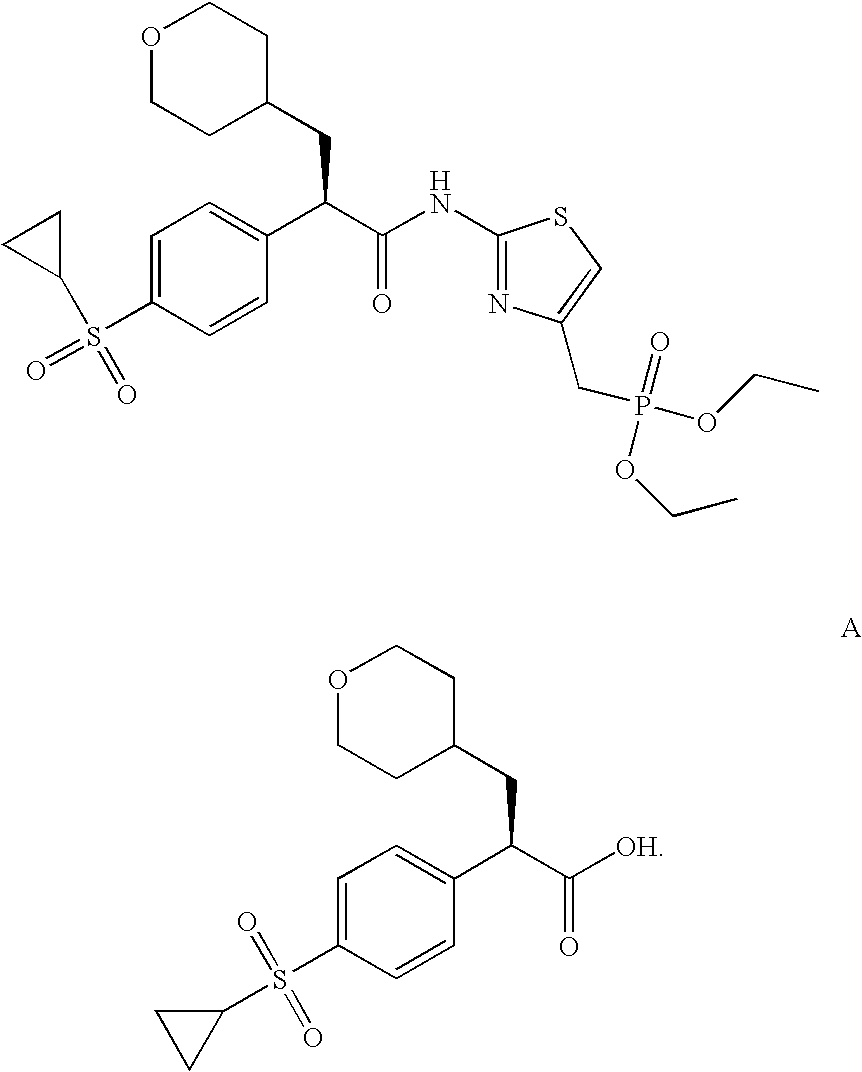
C1=C(S(=O)(=O)C2CC2)C=CC(C(C([OH])=O)CC2CCOCC2)=C1.C1=C(S(=O)(C2CC2)=O)C=CC(C(C(NC2=NC(CP(=O)(OCC)OCC)=CS2)=O)CC2CCOCC2)=C1
